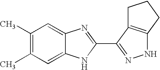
C1(C)=C(C)C=C2C(=C1)N=C(C1=NNC3=C1CCC3)N2
